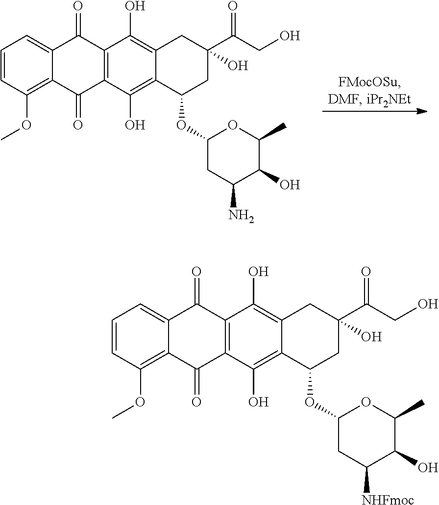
C1=CC(OC)=C2C(=C1)C(=O)C1=C(C2=O)C(O)=C2C(=C1O)CC(C(=O)CO)(O)CC2OC1OC(C)C(O)C(N)C1.C1=CC(OC)=C2C(=C1)C(=O)C1=C(C2=O)C(O)=C2C(=C1O)CC(C(=O)CO)(O)CC2OC1OC(C)C(O)C([NHFmoc])C1
